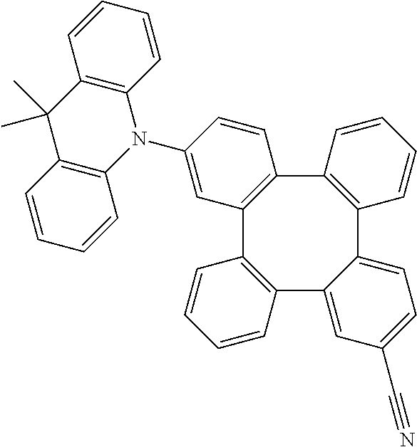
C12=C(C3=C(C4=C(C5=CC=C(C#N)C=C15)C=CC=C4)C=CC(N1C4=C(C(C)(C)C5=C1C=CC=C5)C=CC=C4)=C3)C=CC=C2
